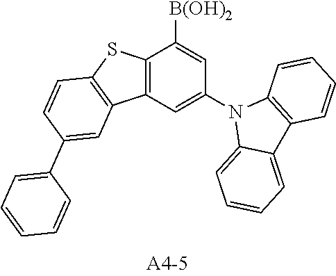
C12=C(C=C(N3C4=CC=CC=C4C4=C3C=CC=C4)C=C1[B(OH)2])C1=C(S2)C=CC(C2=CC=CC=C2)=C1
